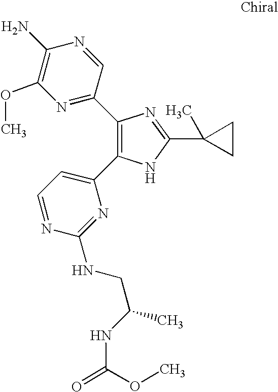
C1(C2=NC(OC)=C(N)N=C2)=C(C2=CC=NC(NCC(C)NC(=O)OC)=N2)NC(C2(C)CC2)=N1
